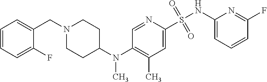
N1(CC2=CC=CC=C2F)CCC(N(C2=C(C)C=C(S(NC3=CC=CC(F)=N3)(=O)=O)N=C2)C)CC1
